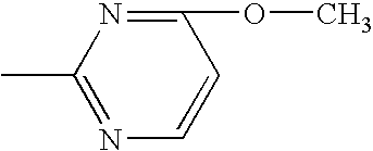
C1(OC)=NC(C)=NC=C1
